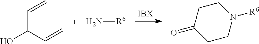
C(C(C=C)O)=C.N[R6].C1CN([R6])CCC1=O
